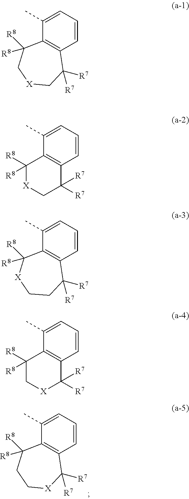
C1(C)=CC=CC2=C1C([R8])([R8])CC[X]C2([R7])[R7].C1(C)=CC=CC2=C1C([R8])([R8])C[X]CC2([R7])[R7].C1(C)=CC=CC2=C1C([R8])([R8])[X]CC2([R7])[R7].C1(C)=CC=CC2=C1C([R8])([R8])[X]CCC2([R7])[R7].C1(C)=CC=CC2=C1C([R8])([R8])C[X]C2([R7])[R7]
